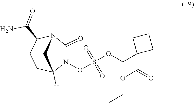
C1(=O)N(OS(OCC2(C(=O)OCC)CCC2)(=O)=O)C2([H])CCC(C(=O)N)N1C2
